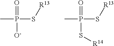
CP(S[R13])(=O)[O-].CP(S[R13])(=O)S[R14]
